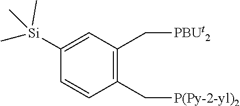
C1([Si](C)(C)C)=CC(C[PBUt2])=C(C[P(Py-2-yl)2])C=C1
